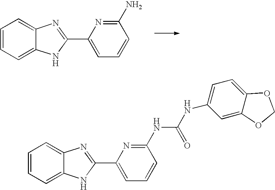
C1=CC=C2C(=C1)N=C(C1=CC=CC(N)=N1)N2.C1=CC=C2C(=C1)N=C(C1=CC=CC(NC(=O)NC3=CC=C4C(=C3)OCO4)=N1)N2
